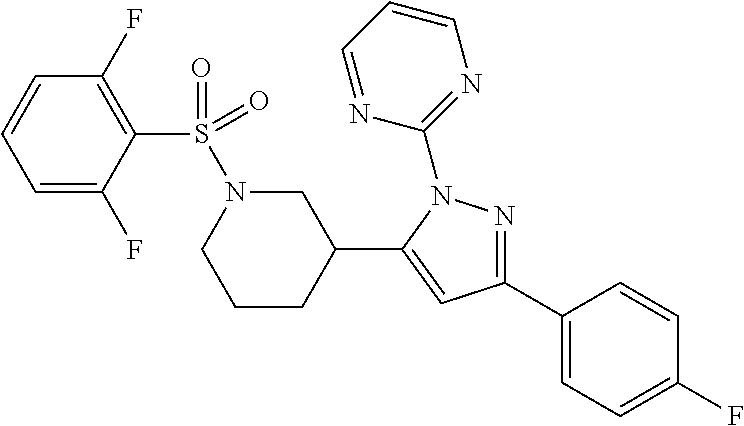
C1CCC(C2=CC(C3=CC=C(F)C=C3)=NN2C2=NC=CC=N2)CN1S(=O)(C1=C(F)C=CC=C1F)=O
